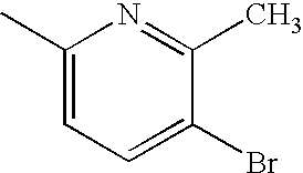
C1(C)=CC=C(Br)C(C)=N1
